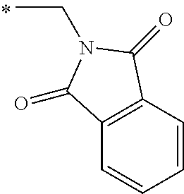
C(C)N1C(=O)C2=C(C=CC=C2)C1=O
